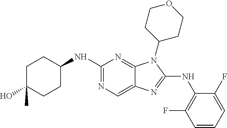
C1(NC2CCC(O)(C)CC2)=NC=C2C(=N1)N(C1CCOCC1)C(NC1=C(F)C=CC=C1F)=N2
